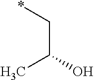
C(C(O)C)*
